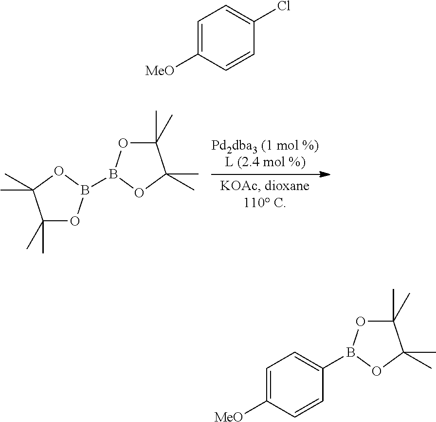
C1(C)(C)OB(B2OC(C)(C)C(C)(C)O2)OC1(C)C.C1=C([MeO])C=CC(Cl)=C1.C1=C([MeO])C=CC(B2OC(C)(C)C(C)(C)O2)=C1
